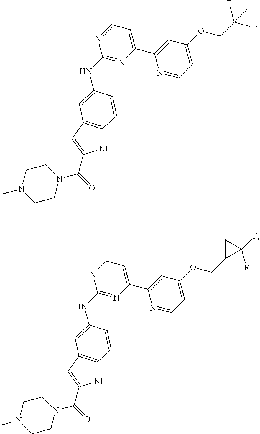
N1C2=C(C=C1C(N1CCN(C)CC1)=O)C=C(NC1=NC(C3=CC(OCC(C)(F)F)=CC=N3)=CC=N1)C=C2.N1C2=C(C=C1C(N1CCN(C)CC1)=O)C=C(NC1=NC(C3=CC(OCC4C(F)(F)C4)=CC=N3)=CC=N1)C=C2
